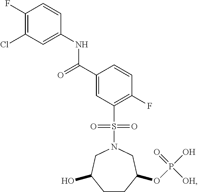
C1(F)=C(Cl)C=C(NC(C2=CC(S(N3CC(O)CCC(OP(O)(=O)[OH])C3)(=O)=O)=C(F)C=C2)=O)C=C1
